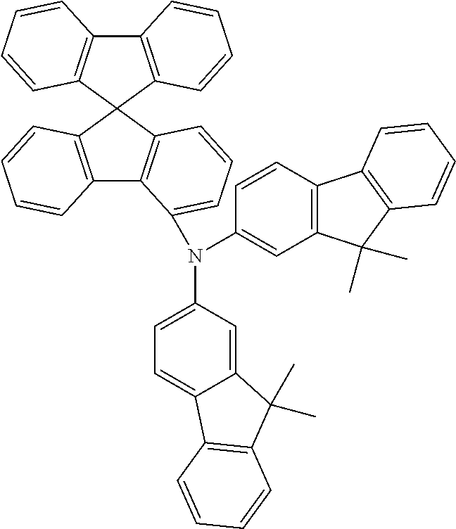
C1(N(C2=CC=C3C(=C2)C(C)(C)C2=C3C=CC=C2)C2=CC=CC3=C2C2=C(C=CC=C2)C32C3=C(C4=C2C=CC=C4)C=CC=C3)=CC2=C(C=C1)C1=C(C2(C)C)C=CC=C1
